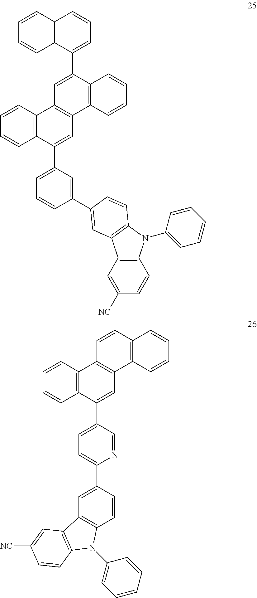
C12=C(N(C3=CC=CC=C3)C3=C1C=C(C1=CC(C4=CC5=C(C6=C4C=CC=C6)C=C(C4=CC=CC6=C4C=CC=C6)C4=C5C=CC=C4)=CC=C1)C=C3)C=CC([NC])=C2.C1=CC(C2=CC=C(C3=CC4=C(C5=C3C=CC=C5)C=CC3=C4C=CC=C3)C=N2)=CC2=C1N(C1=CC=CC=C1)C1=C2C=C([NC])C=C1
